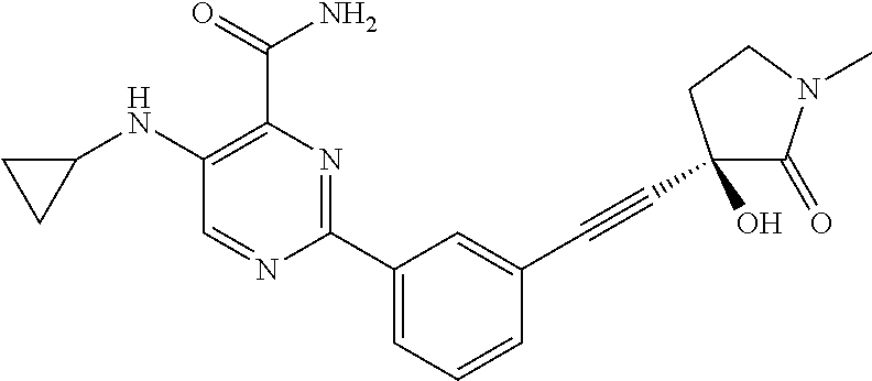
C1(NC2CC2)=C(C(=O)N)N=C(C2=CC=CC(C#CC3(O)C(=O)N(C)CC3)=C2)N=C1
